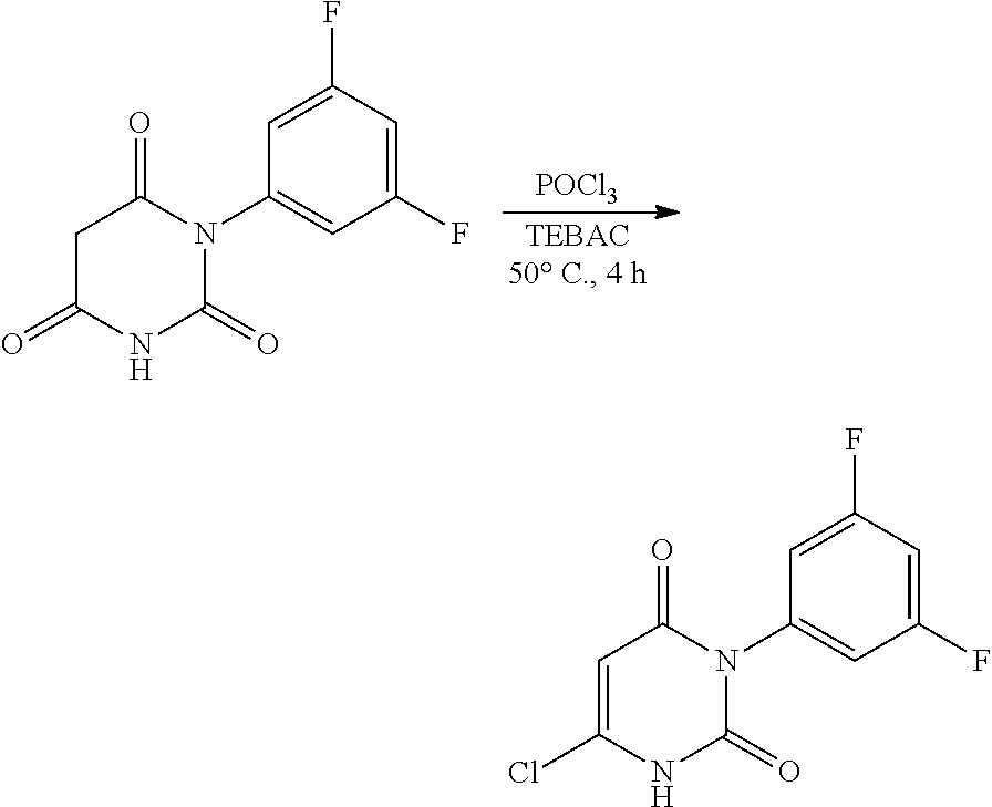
[POCl3].C1C(=O)N(C2=CC(F)=CC(F)=C2)C(=O)NC1=O.C1=C(Cl)NC(=O)N(C2=CC(F)=CC(F)=C2)C1=O
